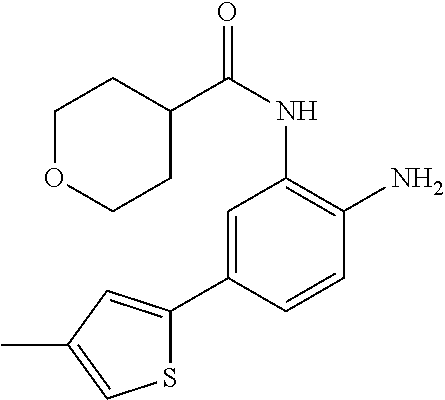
C1=C(C2=CC(C)=CS2)C=CC(N)=C1NC(=O)C1CCOCC1
